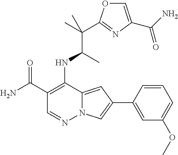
C1(C(N)=O)=C(NC(C(C)(C)C2=NC(C(N)=O)=CO2)C)C2=CC(C3=CC(OC)=CC=C3)=CN2N=C1
